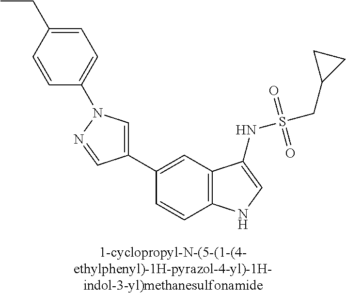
C1(C2=CC3=C(NC=C3NS(CC3CC3)(=O)=O)C=C2)=CN(C2=CC=C(CC)C=C2)N=C1
